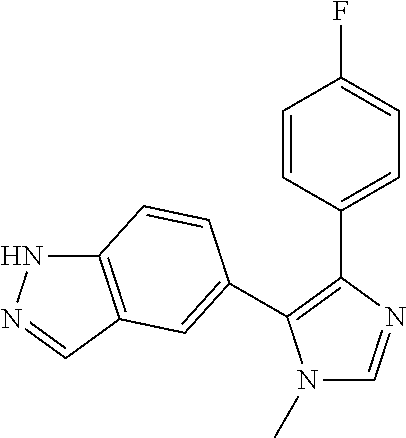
N1(C)C=NC(C2=CC=C(F)C=C2)=C1C1=CC2=C(NN=C2)C=C1
